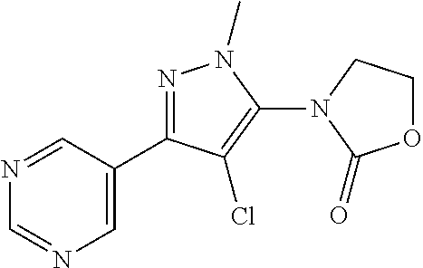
N1=C(C2=CN=CN=C2)C(Cl)=C(N2C(=O)OCC2)N1C
